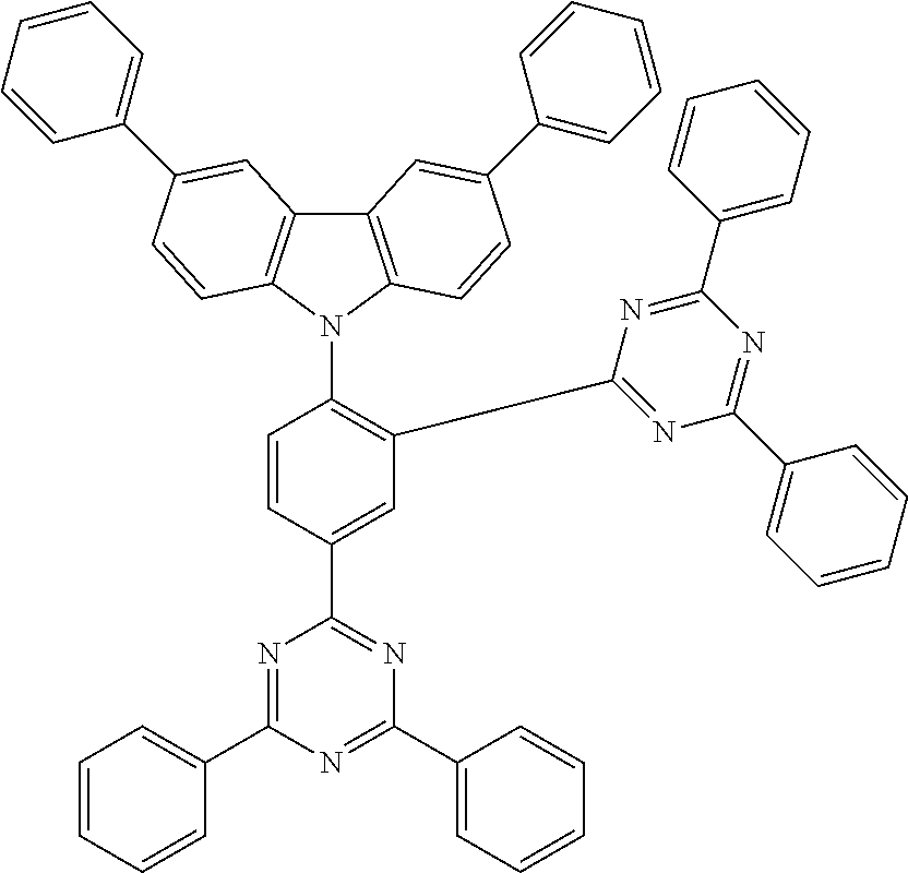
C12=C(N(C3=C(C4=NC(C5=CC=CC=C5)=NC(C5=CC=CC=C5)=N4)C=C(C4=NC(C5=CC=CC=C5)=NC(C5=CC=CC=C5)=N4)C=C3)C3=C1C=C(C1=CC=CC=C1)C=C3)C=CC(C1=CC=CC=C1)=C2
